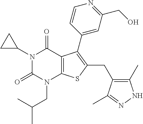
C1C(N2C(=O)N(CC(C)C)C3=C(C2=O)C(C2=CC(CO)=NC=C2)=C(CC2=C(C)NN=C2C)S3)C1
